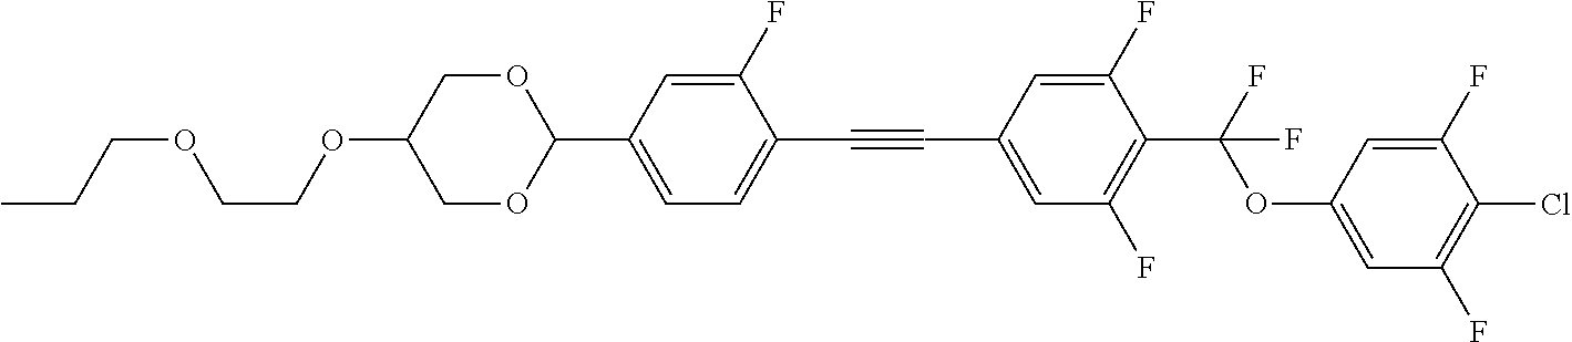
C(COC1COC(C2=CC=C(C#CC3=CC(F)=C(C(OC4=CC(F)=C(Cl)C(F)=C4)(F)F)C(F)=C3)C(F)=C2)OC1)OCCC
